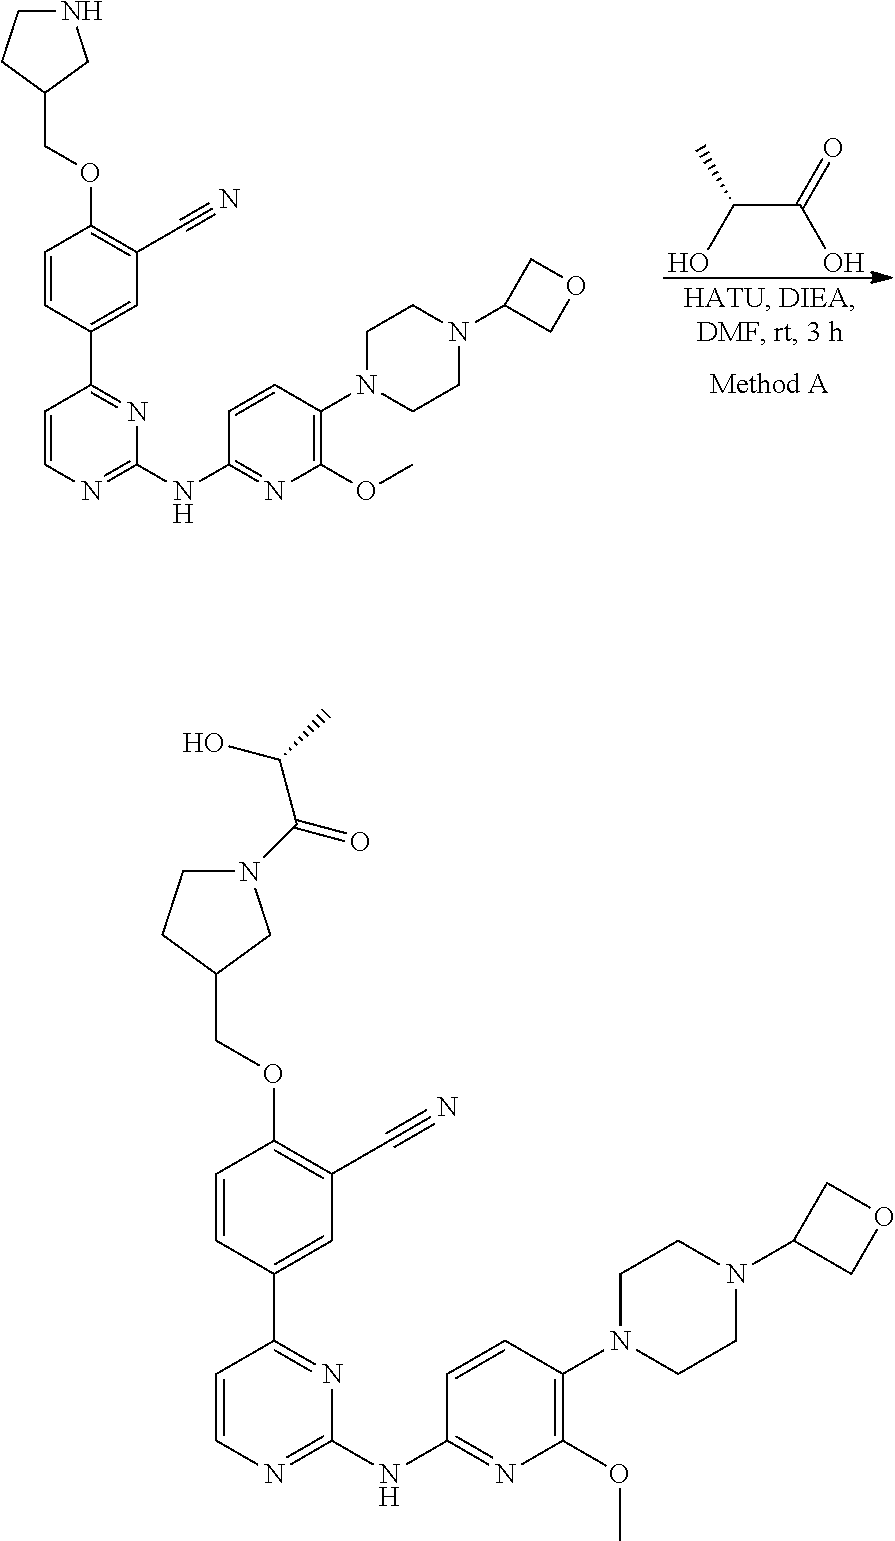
C(C(=O)O)(C)O.C1=CN=C(NC2=NC(OC)=C(N3CCN(C4COC4)CC3)C=C2)N=C1C1=CC(C#N)=C(OCC2CCNC2)C=C1.C1=CN=C(NC2=NC(OC)=C(N3CCN(C4COC4)CC3)C=C2)N=C1C1=CC(C#N)=C(OCC2CCN(C(=O)C(C)O)C2)C=C1
